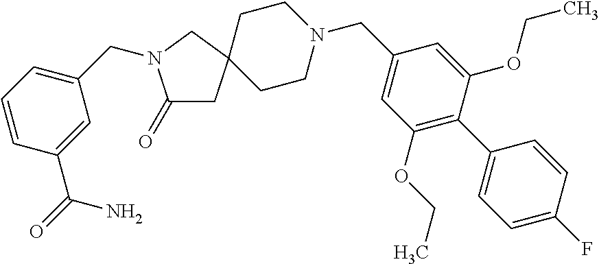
C1(=O)CC2(CN1CC1=CC=CC(C(=O)N)=C1)CCN(CC1=CC(OCC)=C(C3=CC=C(F)C=C3)C(OCC)=C1)CC2
